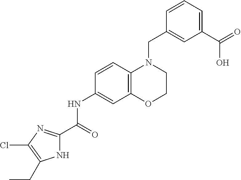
C1=CC(CN2C3=C(OCC2)C=C(NC(=O)C2=NC(Cl)=C(CC)N2)C=C3)=CC(C(O)=O)=C1
